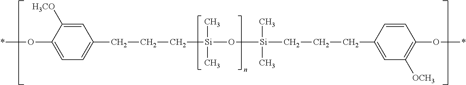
C1=C([H3CO])C(O*)=CC=C1CCC[Si](O[Si](C)(C)CCCC1=CC([OCH3])=C(O*)C=C1)(C)C
